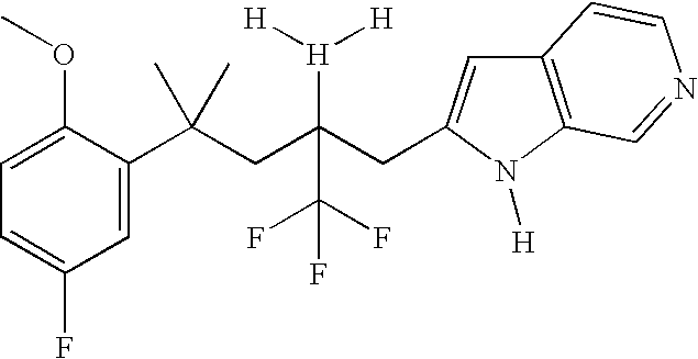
C1=C(C(CC(CC2=CC3=C(N2[H])C=NC=C3)([H]([H])[H])C(F)(F)F)(C)C)C(OC)=CC=C1F
